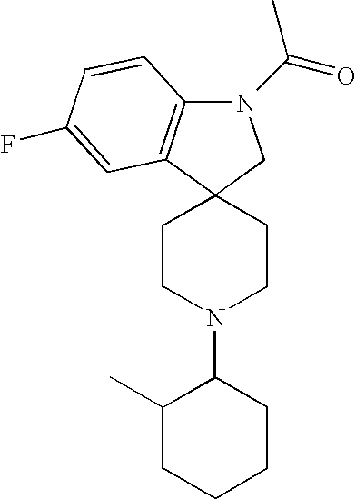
C12=C(C3(CN1C(=O)C)CCN(C1C(C)CCCC1)CC3)C=C(F)C=C2
